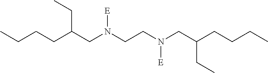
C(CC(CN(CCN(CC(CCCC)CC)[E])[E])CC)CC
